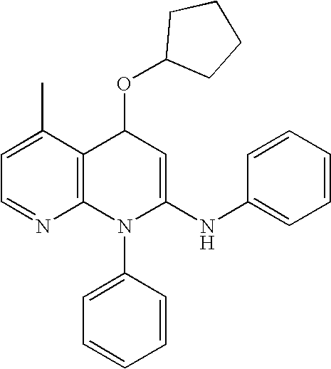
N1=CC=C(C)C2=C1N(C1=CC=CC=C1)C(NC1=CC=CC=C1)=CC2OC1CCCC1
